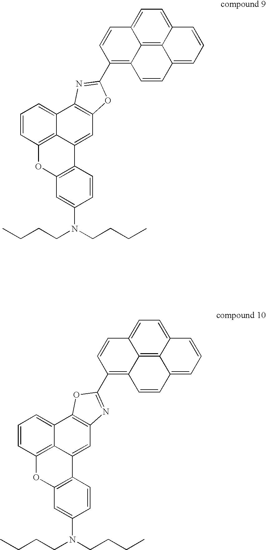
C1=CC2=CC=C3C4=C2C(=C1C1=NC2=C(C=C5C6=C(C=CC=C62)OC2=C5C=CC(N(CCCC)CCCC)=C2)O1)C=CC4=CC=C3.C1=CC2=CC=C3C4=C2C(=C1C1=NC2=C(C5=CC=CC6=C5C(=C2)C2=C(O6)C=C(N(CCCC)CCCC)C=C2)O1)C=CC4=CC=C3
